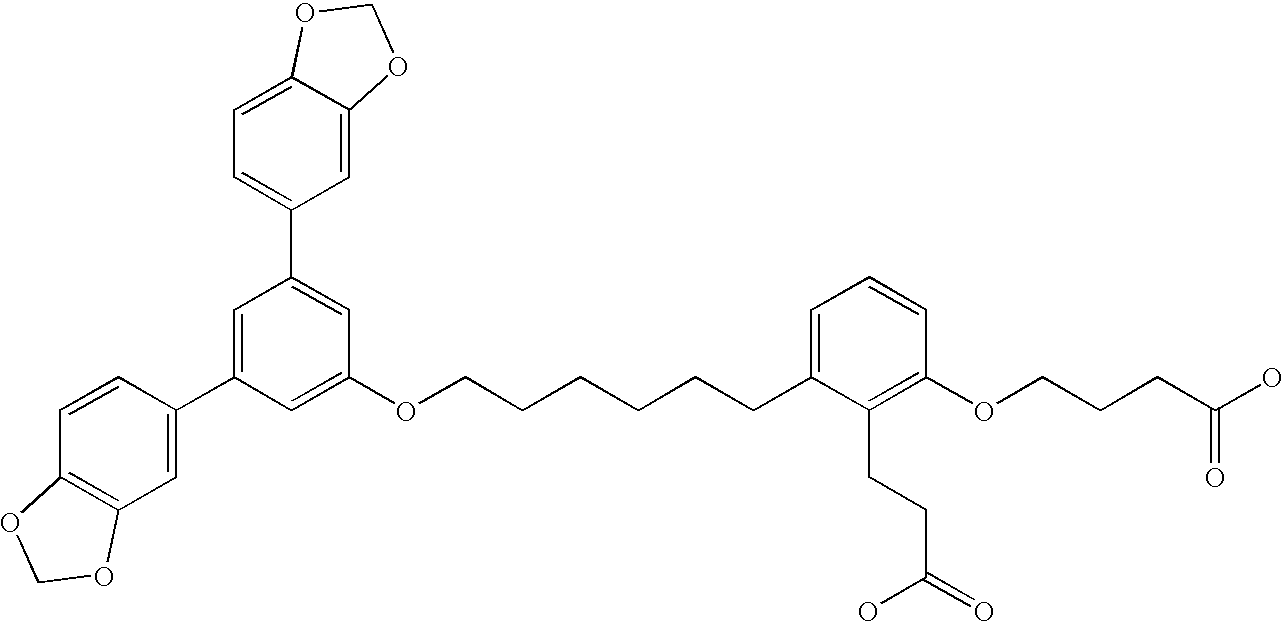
C(CCCCCC1=CC=CC(OCCCC(O)=O)=C1CCC(=O)O)OC1=CC(C2=CC3=C(C=C2)OCO3)=CC(C2=CC=C3C(=C2)OCO3)=C1
